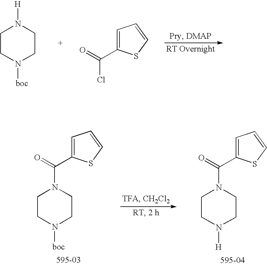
C1CN([boc])CCN1[H].O=C(C1=CC=CS1)Cl.C1CN([boc])CCN1C(=O)C1=CC=CS1.C1CN([H])CCN1C(=O)C1=CC=CS1
